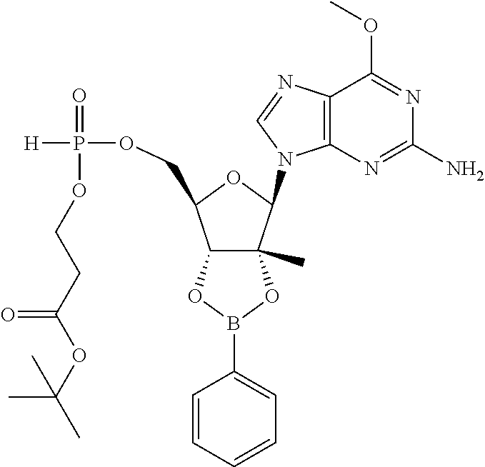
C12=C(N=C(N)N=C1OC)N(C1C3(C)C(C(COP([H])(=O)OCCC(OC(C)(C)C)=O)O1)OB(C1=CC=CC=C1)O3)C=N2
